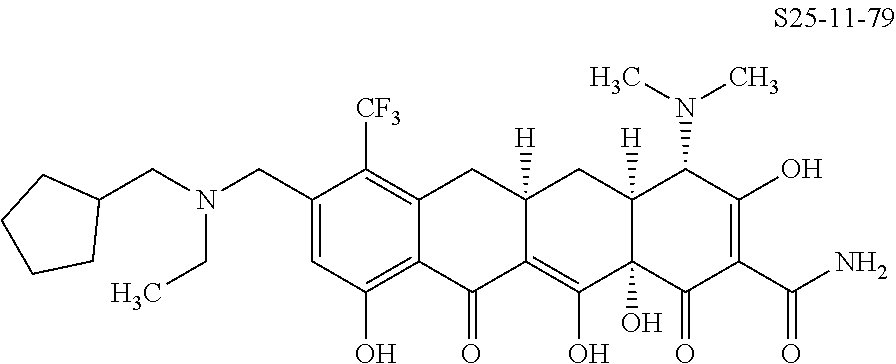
C1(CN(CC2CCCC2)CC)=CC(O)=C2C(=C1[CF3])CC1([H])C(=C(O)C3(O)C([H])(C1)C(N(C)C)C(O)=C(C(N)=O)C3=O)C2=O
